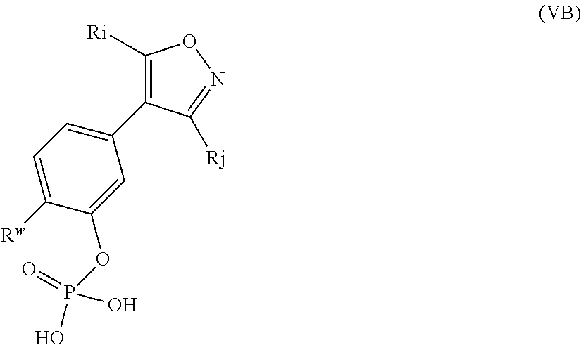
C1=C([Rw])C(OP(O)(=O)O)=CC(C2=C([Ri])ON=C2[Rj])=C1
